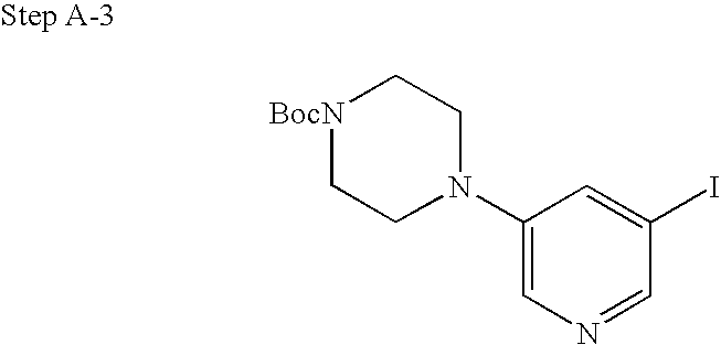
C1(N2CC[BocN]CC2)=CN=CC(I)=C1
